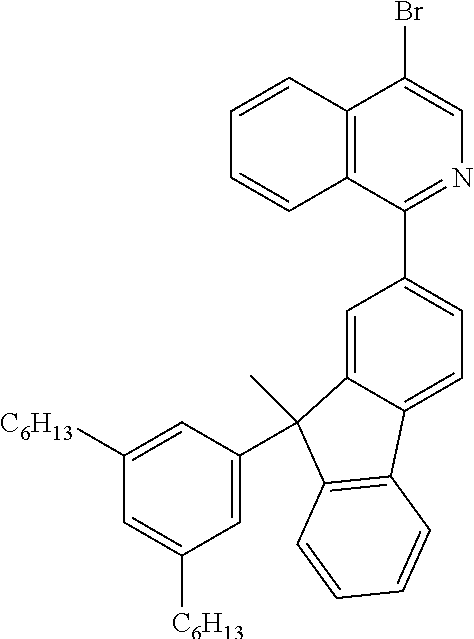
C12=C(C(C3=CC=C4C(=C3)C(C3=CC([C6H13])=CC([C6H13])=C3)(C)C3=C4C=CC=C3)=NC=C1Br)C=CC=C2
